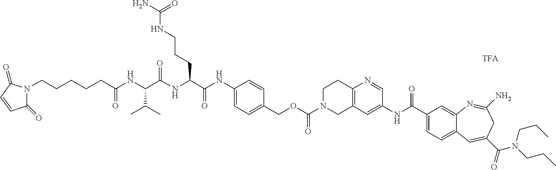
C(OC(=O)N1CC2=C(CC1)N=CC(NC(C1=CC=C3C(=C1)N=C(N)CC(C(=O)N(CCC)CCC)=C3)=O)=C2)C1=CC=C(NC(C(NC(C(NC(CCCCCN2C(=O)C=CC2=O)=O)C(C)C)=O)CCCNC(N)=O)=O)C=C1
